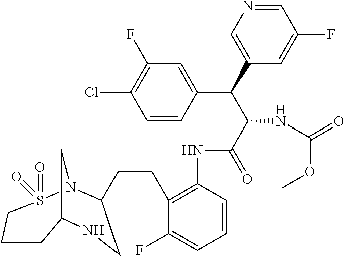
C12CN(S(=O)(=O)CCC1)C(CCC1=C(NC(C(C(C3=CN=CC(F)=C3)C3=CC(F)=C(Cl)C=C3)NC(=O)OC)=O)C=CC=C1F)CN2
